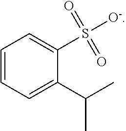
C1=CC=C(C(C)C)C(S([O-])(=O)=O)=C1
